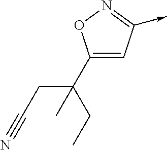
C1(C(CC#N)(CC)C)=CC(->C)=NO1
